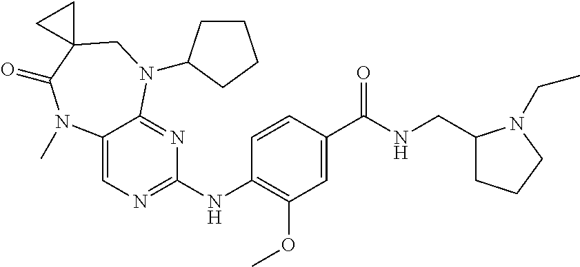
C1(NC2=NC=C3C(=N2)N(C2CCCC2)CC2(C(=O)N3C)CC2)=C(OC)C=C(C(NCC2CCCN2CC)=O)C=C1
